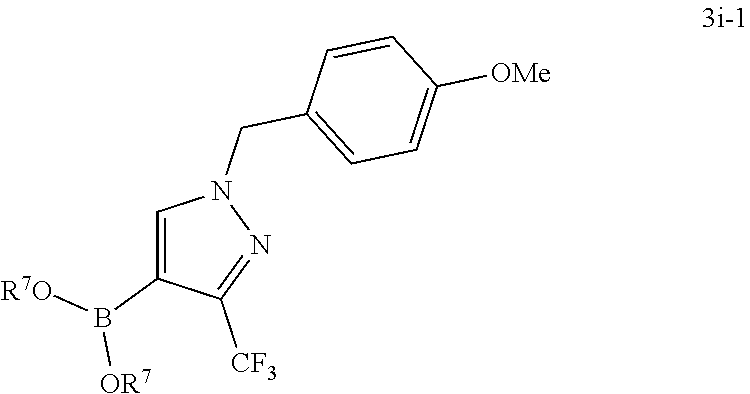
C1=C(B([R7O])[OR7])C([CF3])=NN1CC1=CC=C([OMe])C=C1
